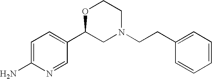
C1=C(N)N=CC(C2CN(CCC3=CC=CC=C3)CCO2)=C1
